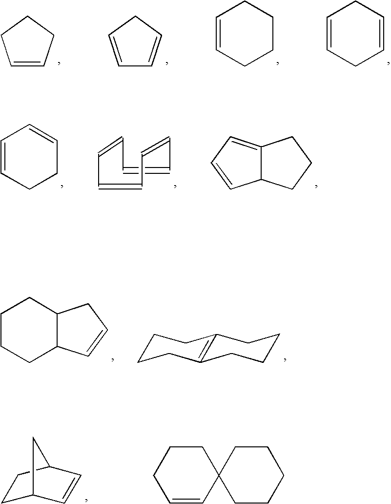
C1=CCCC1.C1=CCC=C1.C1=CCCCC1.C1=CCC=CC1.C1=CCCC=C1.C1=CC=CC=CC=C1.C12C(=CC=C1)CCC2.C1CCC2C(C1)CC=C2.C1CCCC2=C1CCCC2.C1C2C=CC(C1)C2.C1=CC2(CCC1)CCCCC2
